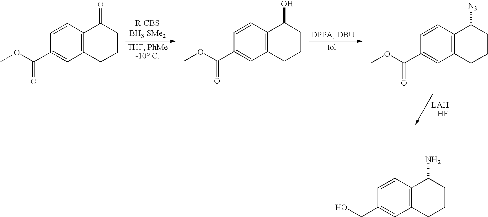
C1=CC2=C(C=C1C(OC)=O)CCCC2=O.C1=CC2=C(C=C1C(OC)=O)CCCC2O.C1=CC2=C(C=C1C(OC)=O)CCCC2[N3].C1=CC2=C(C=C1CO)CCCC2N
